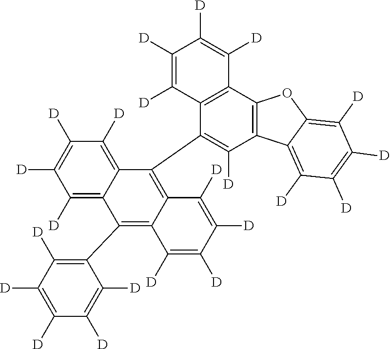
C1([D])=C([D])C([D])=C(C2=C3C(=C(C4=C([D])C5=C(C6=C4C([D])=C([D])C([D])=C6[D])OC4=C([D])C([D])=C([D])C([D])=C54)C4=C([D])C([D])=C([D])C([D])=C24)C([D])=C([D])C([D])=C3[D])C([D])=C1[D]
